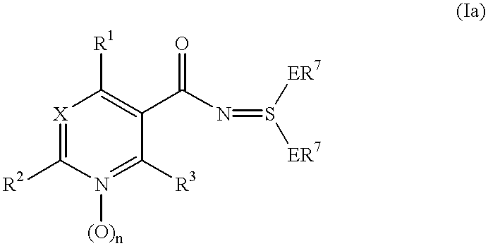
[X]1=C([R2])N([(O)n])=C([R3])C(C(N=S([ER7])[ER7])=O)=C1[R1]
